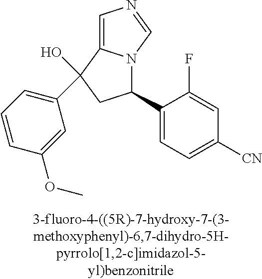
C1=C2N(C=N1)C(C1=CC=C([CN])C=C1F)CC2(C1=CC=CC(OC)=C1)O
